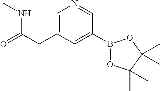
C1=C(CC(=O)NC)C=C(B2OC(C)(C)C(C)(C)O2)C=N1
